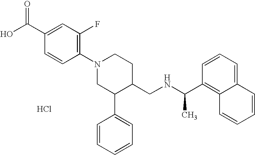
Cl.C1(N2CC(C3=CC=CC=C3)C(CNC(C3=C4C(=CC=C3)C=CC=C4)C)CC2)=C(F)C=C(C(O)=O)C=C1
